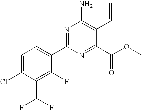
C1=C(Cl)C(C(F)F)=C(F)C(C2=NC(N)=C(C=C)C(C(OC)=O)=N2)=C1
